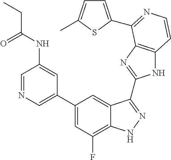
C1=C(C2=CC(F)=C3C(=C2)C(C2=NC4=C(N2)C=CN=C4C2=CC=C(C)S2)=NN3)C=C(NC(=O)CC)C=N1
